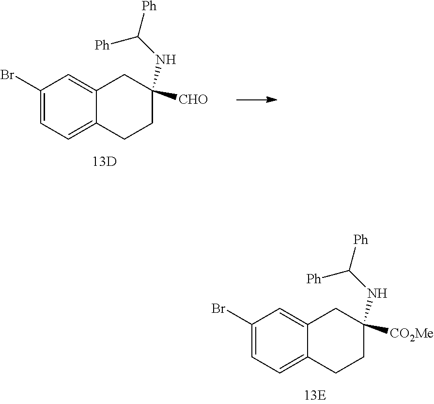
C1(Br)=CC=C2C(=C1)CC(NC([Ph])[Ph])([CO2Me])CC2.C1(Br)=CC=C2C(=C1)CC(NC([Ph])[Ph])([CHO])CC2
